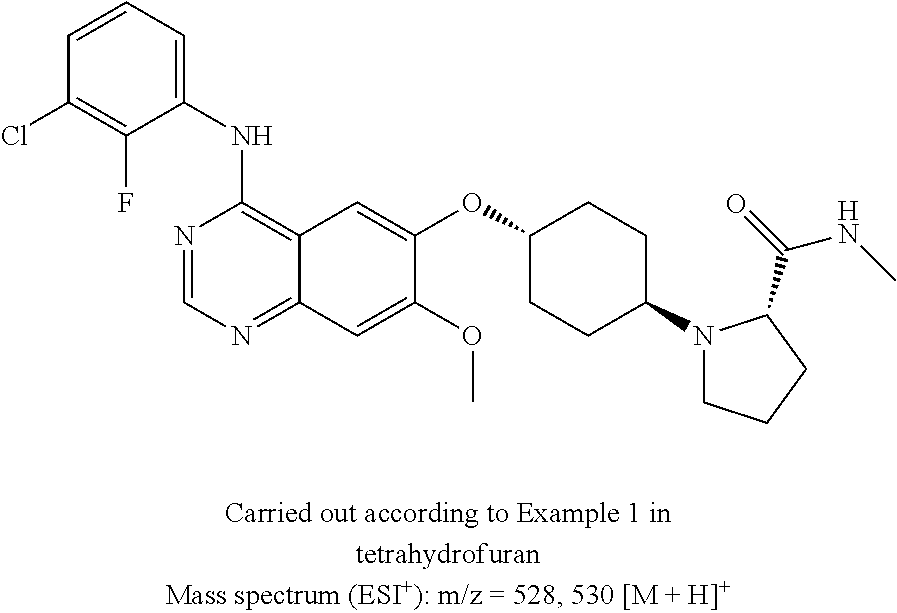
C1=CC=C(NC2=C3C(=NC=N2)C=C(OC)C(OC2CCC(N4CCCC4C(=O)NC)CC2)=C3)C(F)=C1Cl
